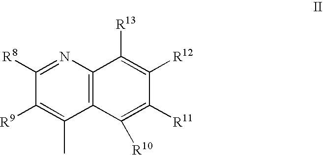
C12=C(N=C([R8])C([R9])=C1C)C([R13])=C([R12])C([R11])=C2[R10]
